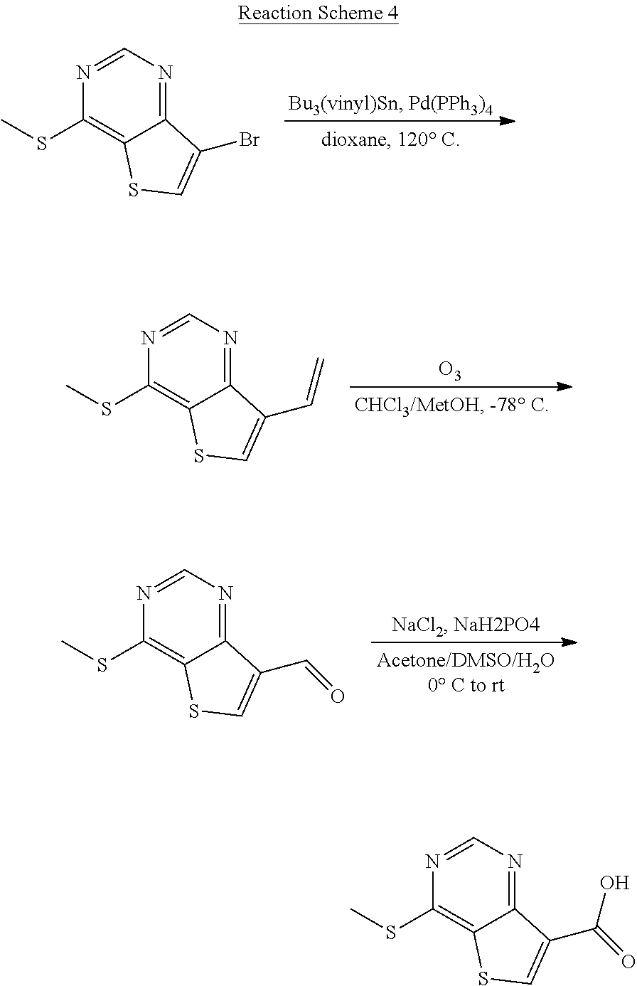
N1=CN=C2C(=C1SC)SC=C2Br.N1=CN=C2C(=C1SC)SC=C2C=C.[O3].N1=CN=C2C(=C1SC)SC=C2C=O.N1=CN=C2C(=C1SC)SC=C2C(=O)O
